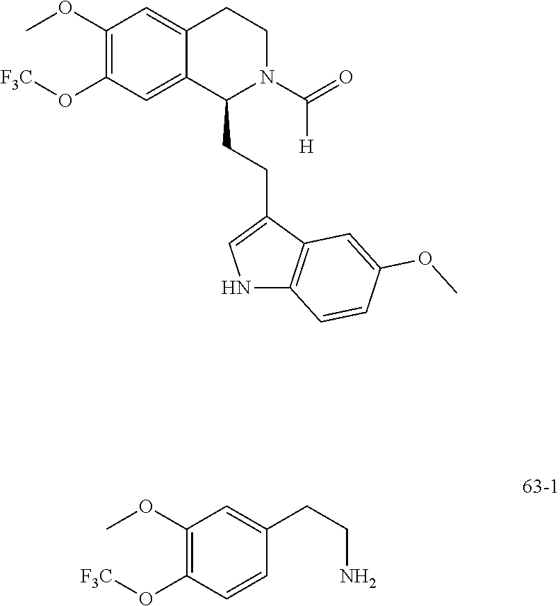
C1(OC)=C(O[F3C])C=C2C(=C1)CCN(C(=O)[H])C2CCC1=CNC2=C1C=C(OC)C=C2.C1(OC)=C(O[F3C])C=CC(CCN)=C1
